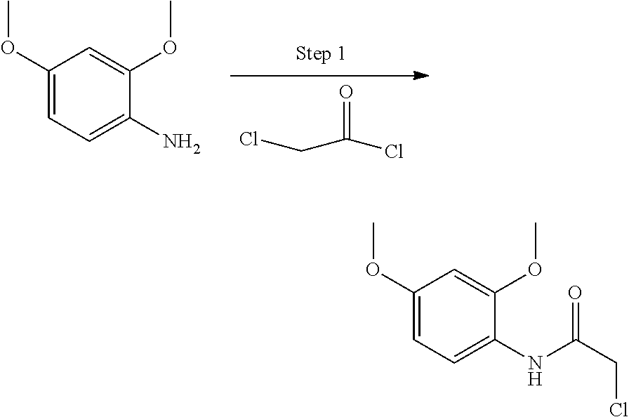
ClCC(Cl)=O.C1(OC)=CC=C(N)C(OC)=C1.C1(OC)=CC=C(NC(=O)CCl)C(OC)=C1
